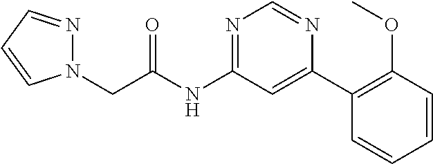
N1(CC(NC2=NC=NC(C3=C(OC)C=CC=C3)=C2)=O)N=CC=C1
